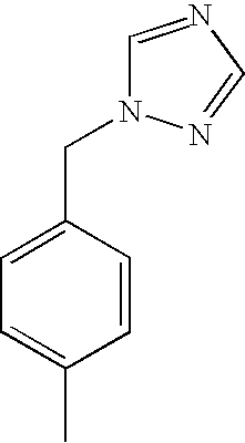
C1=C(CN2C=NC=N2)C=CC(C)=C1
